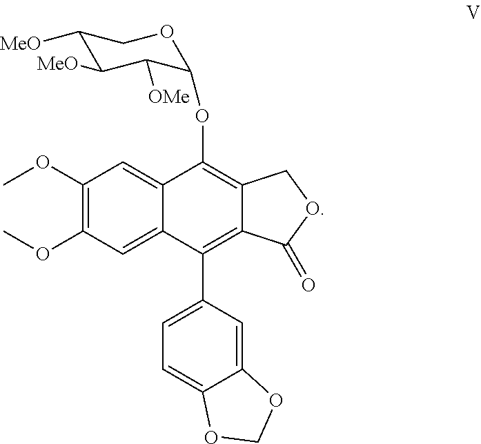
C1(OC)=C(OC)C=C2C(=C1)C(OC1C([OMe])C([MeO])C([MeO])CO1)=C1C(=C2C2=CC=C3C(=C2)OCO3)C(=O)OC1
